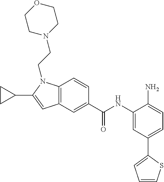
C1(NC(C2=CC3=C(C=C2)N(CCN2CCOCC2)C(C2CC2)=C3)=O)=CC(C2=CC=CS2)=CC=C1N
